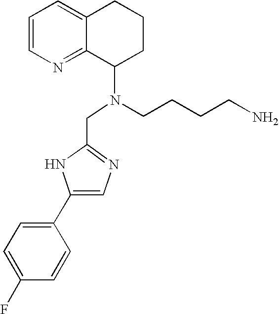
C1=CN=C2C(=C1)CCCC2N(CCCCN)CC1=NC=C(C2=CC=C(F)C=C2)N1
